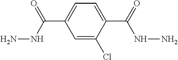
NNC(C1=CC=C(C(=O)NN)C(Cl)=C1)=O
